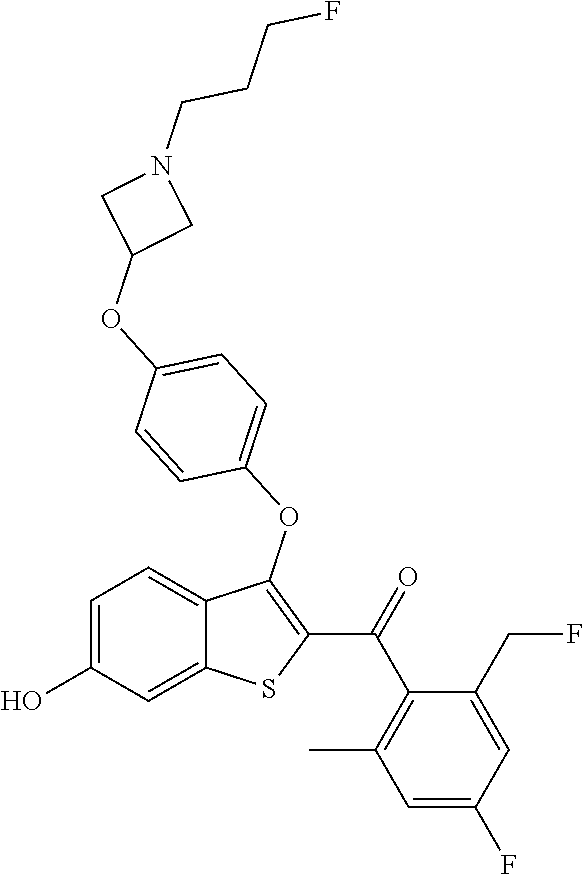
C1=C(O)C=C2C(=C1)C(OC1=CC=C(OC3CN(CCCF)C3)C=C1)=C(C(=O)C1=C(C)C=C(F)C=C1CF)S2
